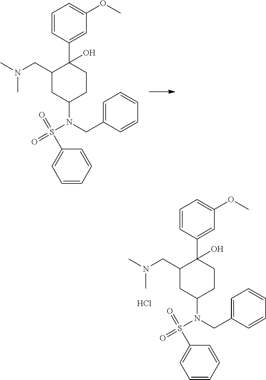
N(S(=O)(=O)C1=CC=CC=C1)(CC1=CC=CC=C1)C1CC(CN(C)C)C(C2=CC(OC)=CC=C2)(O)CC1.N(S(=O)(=O)C1=CC=CC=C1)(CC1=CC=CC=C1)C1CC(CN(C)C)C(C2=CC(OC)=CC=C2)(O)CC1.Cl
